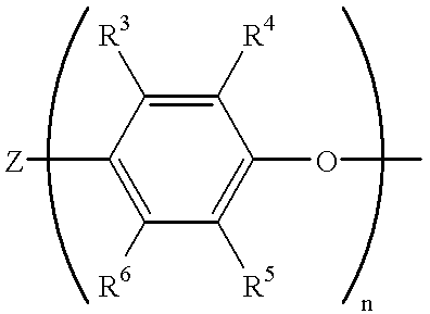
[Z]C1=C([R6])C([R5])=C(OC)C([R4])=C1[R3]
